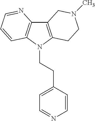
C12=C(N(CCC3=CC=NC=C3)C3=C1N=CC=C3)CCN(C)C2
